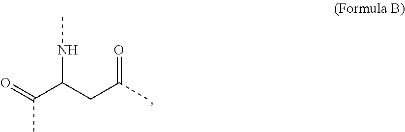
O=C(C)C(CC(C)=O)NC
